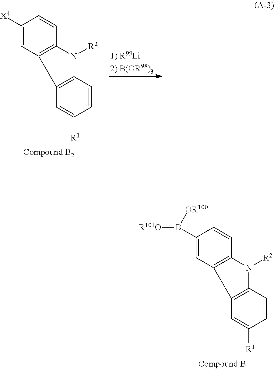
C1(B([R101O])[OR100])=CC2=C(C=C1)N([R2])C1=C2C=C([R1])C=C1.C1([X4])=CC2=C(C=C1)N([R2])C1=C2C=C([R1])C=C1
